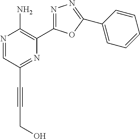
N1=CC(C#CCO)=NC(C2=NN=C(C3=CC=CC=C3)O2)=C1N
